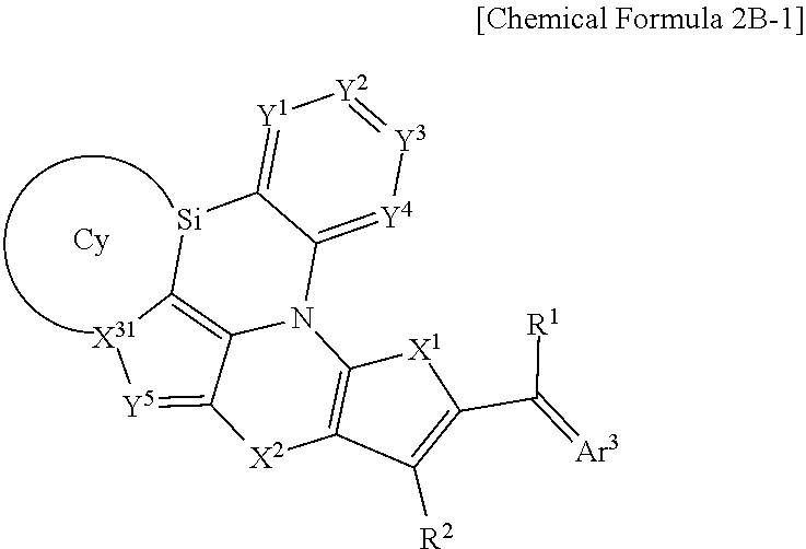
C12=C3[X31][Y5]=C1[X2]C1=C(N2C2=[Y4][Y3]=[Y2][Y1]=C2[Si]3)[X1]C(C([R1])=[Ar3])=C1[R2]
